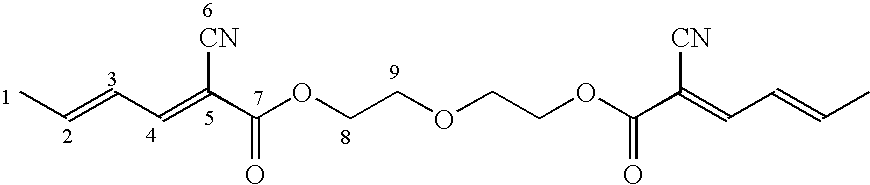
C(=CC=C(C(OCCOCCOC(=O)C(=CC=CC)[CN])=O)[CN])C
